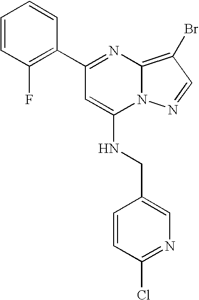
C1=CC(F)=C(C2=NC3=C(Br)C=NN3C(NCC3=CN=C(Cl)C=C3)=C2)C=C1
